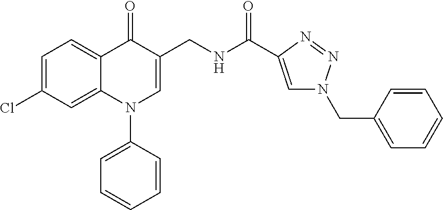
C1=C(Cl)C=C2C(=C1)C(=O)C(CNC(=O)C1=CN(CC3=CC=CC=C3)N=N1)=CN2C1=CC=CC=C1
